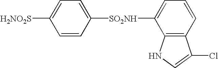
C1=CC([SO2NH]C2=CC=CC3=C2NC=C3Cl)=CC=C1[H2NO2S]
